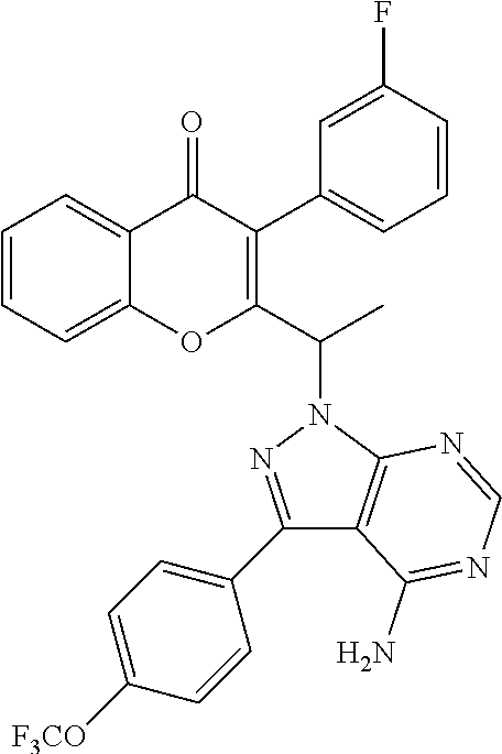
C1=CC=C2C(=C1)OC(C(N1N=C(C3=CC=C([F3CO])C=C3)C3=C1N=CN=C3N)C)=C(C1=CC=CC(F)=C1)C2=O
